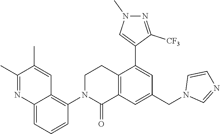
C12=CC=CC(N3C(=O)C4=C(CC3)C(C3=CN(C)N=C3[CF3])=CC(CN3C=NC=C3)=C4)=C1C=C(C)C(C)=N2
